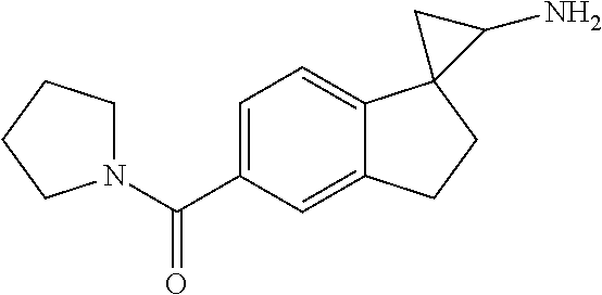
C1(C(N2CCCC2)=O)=CC=C2C(=C1)CCC21C(N)C1
